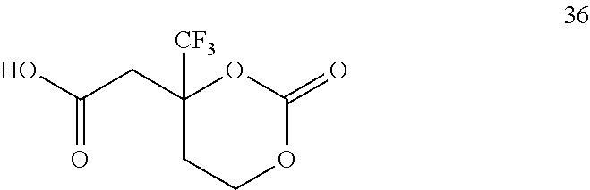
OC(CC1([CF3])CCOC(=O)O1)=O
